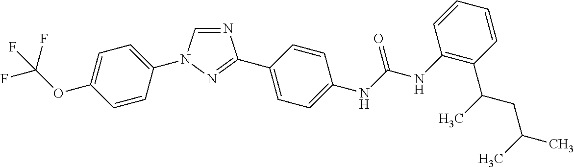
C1=C(OC(F)(F)F)C=CC(N2C=NC(C3=CC=C(NC(NC4=C(C(C)CC(C)C)C=CC=C4)=O)C=C3)=N2)=C1
